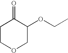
C1COCC(OCC)C1=O
